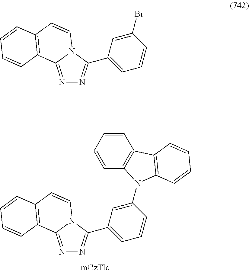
N1=C2N(C(C3=CC=CC(Br)=C3)=N1)C=CC1=C2C=CC=C1.N1=C2N(C(C3=CC=CC(N4C5=C(C=CC=C5)C5=C4C=CC=C5)=C3)=N1)C=CC1=C2C=CC=C1
